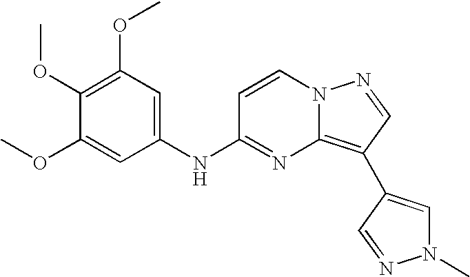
C1(OC)=C(OC)C=C(NC2=NC3=C(C4=CN(C)N=C4)C=NN3C=C2)C=C1OC
